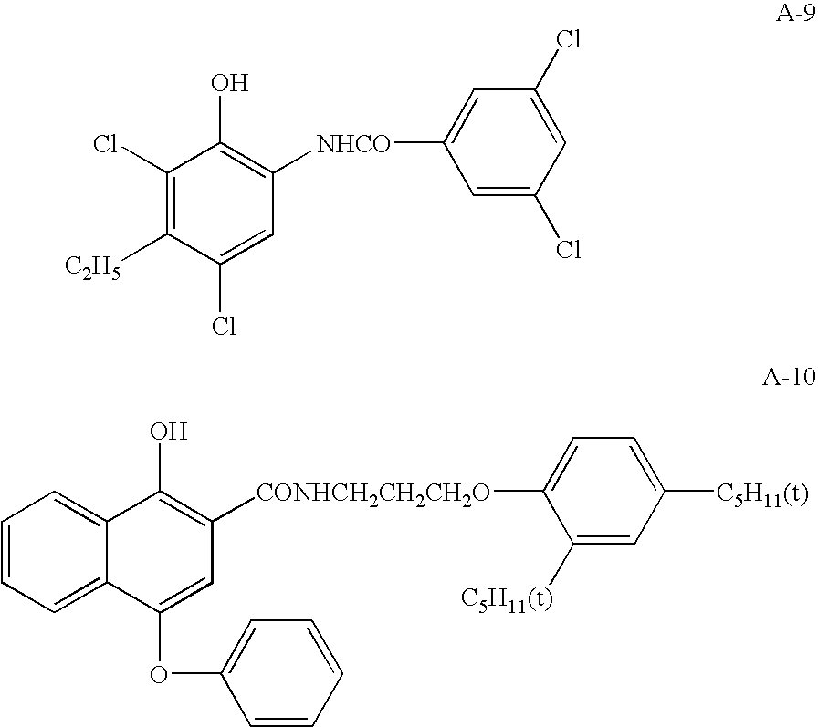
C1(Cl)=C([C2H5])C(Cl)=CC([NHCO]C2=CC(Cl)=CC(Cl)=C2)=C1O.C1=CC=C2C(=C1)C(O)=C([CONHCH2CH2CH2O]C1=CC=C([C5H11(t)])C=C1[C5H11(t)])C=C2OC1=CC=CC=C1
